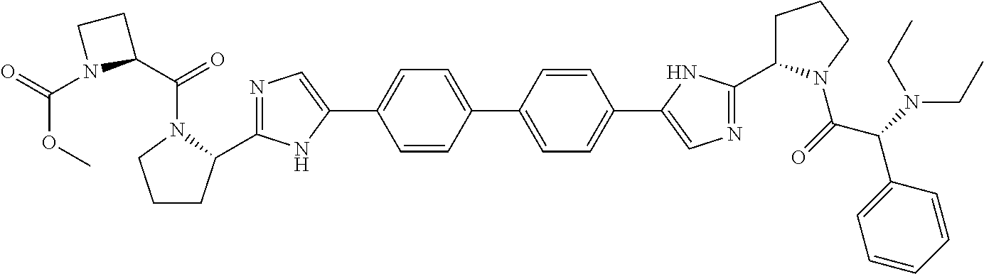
C1=CC(C2=CC=C(C3=CN=C(C4CCCN4C(=O)C(N(CC)CC)C4=CC=CC=C4)N3)C=C2)=CC=C1C1=CN=C(C2CCCN2C(C2CCN2C(=O)OC)=O)N1
